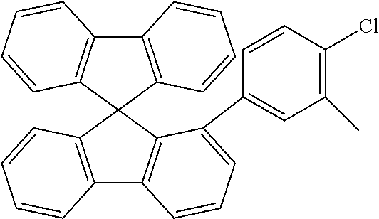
C12=C(C=CC=C1)C1(C3=C2C=CC=C3C2=CC(C)=C(Cl)C=C2)C2=C(C3=C1C=CC=C3)C=CC=C2
